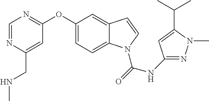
C1(OC2=NC=NC(CNC)=C2)=CC=C2C(=C1)C=CN2C(=O)NC1=NN(C)C(C(C)C)=C1
